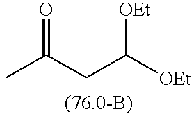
O=C(C)CC([OEt])[OEt]
